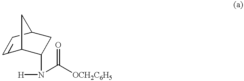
[H]N(C([OCH2C6H5])=O)C1C2CCC(C1)C2
